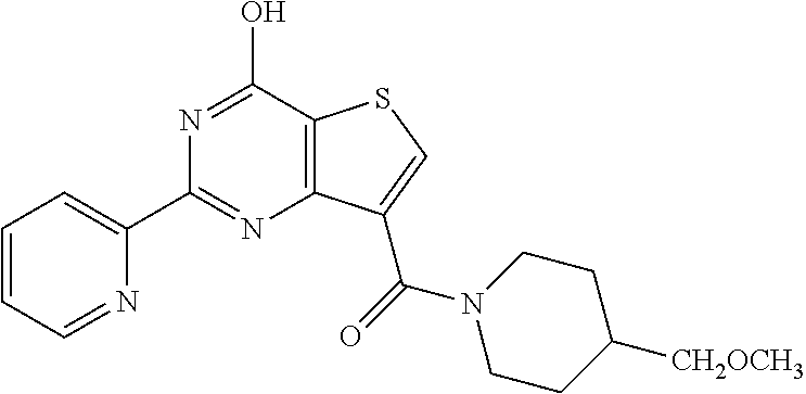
C12=C(C(O)=NC(C3=CC=CC=N3)=N1)SC=C2C(=O)N1CCC([CH2OCH3])CC1
